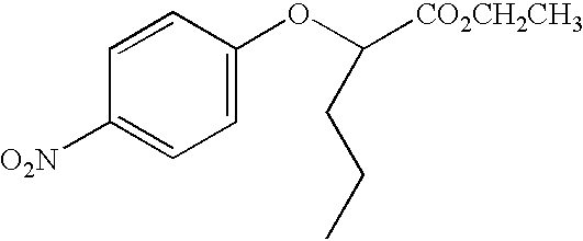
C1=CC([O2N])=CC=C1OC([CO2CH2CH3])CCC
